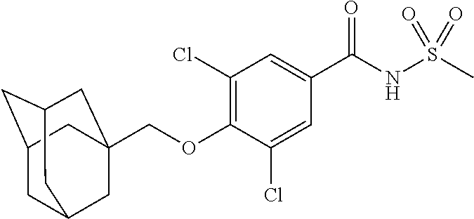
C1(Cl)=C(OCC23CC4CC(CC(C2)C4)C3)C(Cl)=CC(C(NS(C)(=O)=O)=O)=C1
